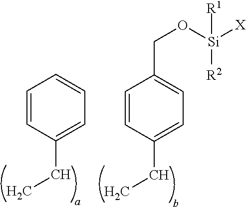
C1=CC(CC)=CC=C1.C1=CC(CC)=CC=C1CO[Si]([X])([R1])[R2]
